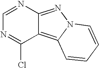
C1=NC2=NN3C(=C2C(Cl)=N1)C=CC=C3
